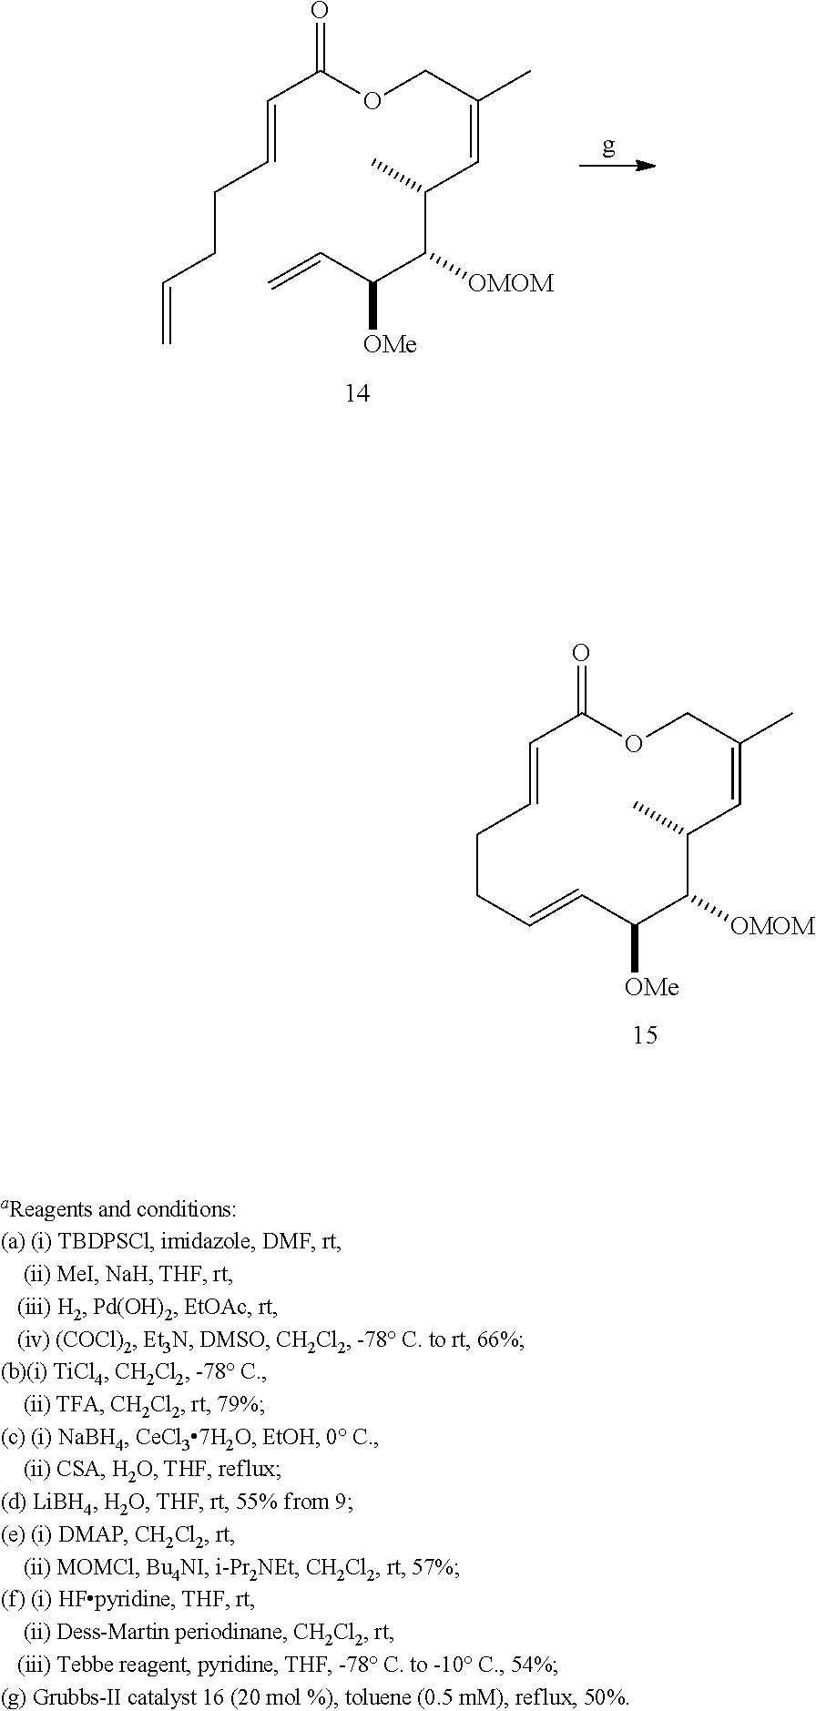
O=C1OCC(C)=CC(C)C([OMOM])C([OMe])C=CCCC=C1.O=C(OCC(C)=CC(C([OMOM])C(C=C)[OMe])C)C=CCCC=C
